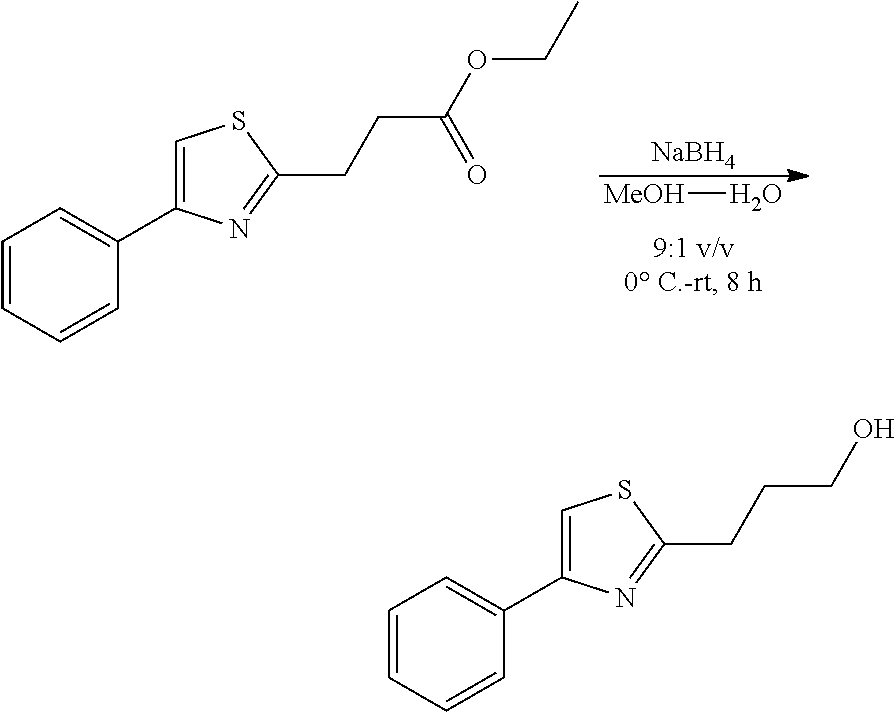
C1=C(C2=CC=CC=C2)N=C(CCC(OCC)=O)S1.[NaBH4].[MeOH]O.C1=C(C2=CC=CC=C2)N=C(CCCO)S1
